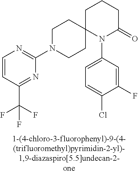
C1=CC(C(F)(F)F)=NC(N2CCC3(CC2)N(C2=CC=C(Cl)C(F)=C2)C(=O)CCC3)=N1
